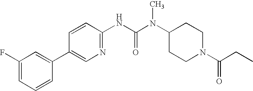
C1(F)=CC=CC(C2=CN=C(NC(N(C3CCN(C(CC)=O)CC3)C)=O)C=C2)=C1
